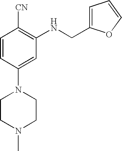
C1=CC(N2CCN(C)CC2)=CC(NCC2=CC=CO2)=C1[CN]
